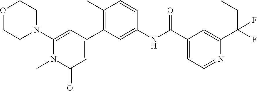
O1CCN(C2=CC(C3=C(C)C=CC(NC(C4=CC=NC(C(F)(CC)F)=C4)=O)=C3)=CC(=O)N2C)CC1
